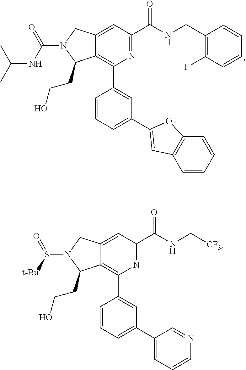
N(C(=O)N1C(CCO)C2=C(C3=CC(C4=CC5=C(C=CC=C5)O4)=CC=C3)N=C(C(NCC3=C(F)C=CC=C3)=O)C=C2C1)C(C)C.[t-Bu]S(=O)N1C(CCO)C2=C(C3=CC(C4=CC=CN=C4)=CC=C3)N=C(C(NC[CF3])=O)C=C2C1
